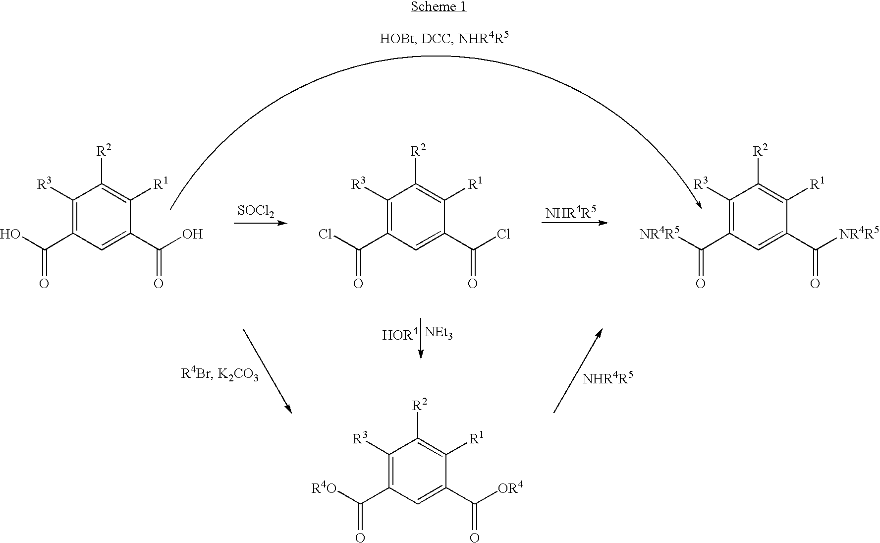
[SOCl2].C1([R3])=C(C(O)=O)C=C(C(O)=O)C([R1])=C1[R2].C1([R3])=C(C(Cl)=O)C=C(C(Cl)=O)C([R1])=C1[R2].C1([R3])=C(C([NR4R5])=O)C=C(C([NR4R5])=O)C([R1])=C1[R2].[NEt3].C1([R3])=C(C([R4O])=O)C=C(C([OR4])=O)C([R1])=C1[R2]
